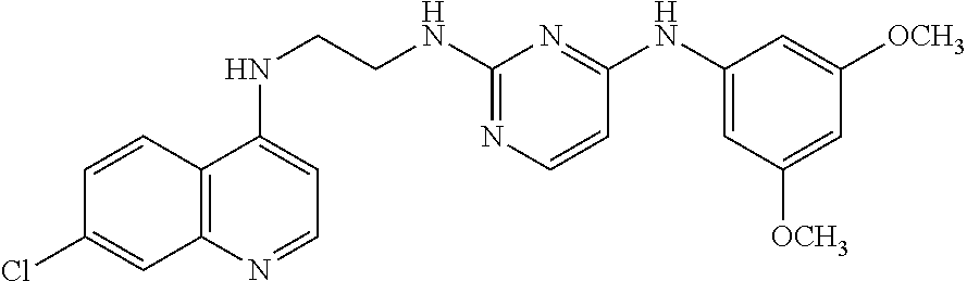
C1=CC2=C(C=C1Cl)N=CC=C2NCCNC1=NC=CC(NC2=CC([OCH3])=CC([OCH3])=C2)=N1
